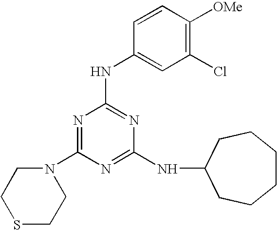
N1(C2=NC(NC3=CC(Cl)=C([OMe])C=C3)=NC(NC3CCCCCC3)=N2)CCSCC1
